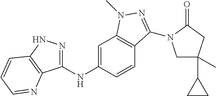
C1(NC2=CC3=C(C=C2)C(N2CC(C)(C4CC4)CC2=O)=NN3C)=NNC2=C1N=CC=C2
